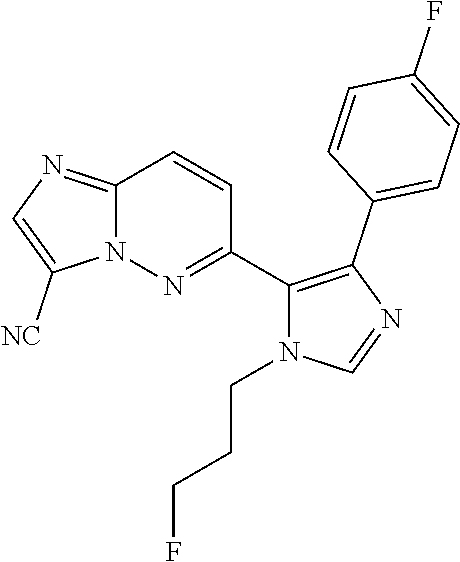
C12=NC=C([NC])N1N=C(C1=C(C3=CC=C(F)C=C3)N=CN1CCCF)C=C2
